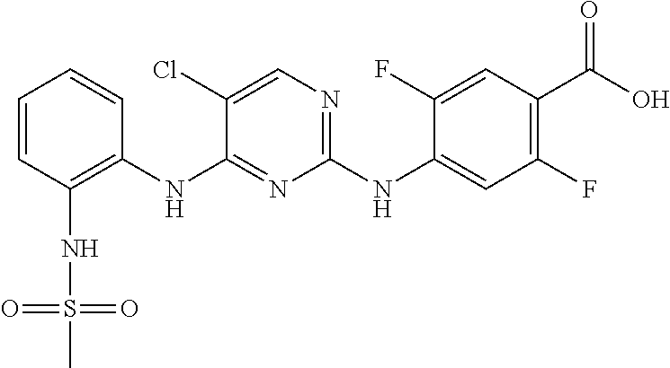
C1=CC(NS(=O)(C)=O)=C(NC2=NC(NC3=CC(F)=C(C(O)=O)C=C3F)=NC=C2Cl)C=C1
